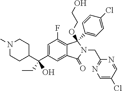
C1(C(C2=CC(F)=C3C(=C2)C(=O)N(CC2=NC=C(Cl)C=N2)C3(OCCO)C2=CC=C(Cl)C=C2)(CC)O)CCN(C)CC1
